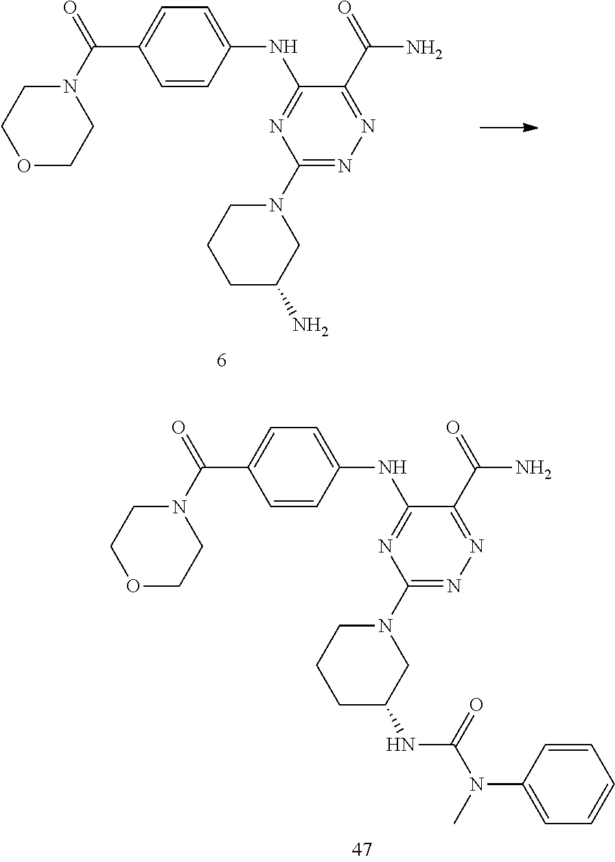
C1=CC(NC2=NC(N3CCCC(N)C3)=NN=C2C(=O)N)=CC=C1C(N1CCOCC1)=O.C1=CC(NC2=NC(N3CCCC(NC(N(C)C4=CC=CC=C4)=O)C3)=NN=C2C(=O)N)=CC=C1C(N1CCOCC1)=O
